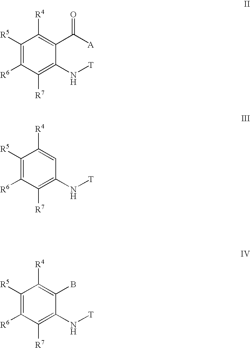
C1([R5])=C([R6])C([R7])=C(N[T])C(C([A])=O)=C1[R4].C1([R5])=C([R6])C([R7])=C(N[T])C=C1[R4].C1([R5])=C([R6])C([R7])=C(N[T])C(B)=C1[R4]
